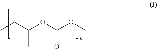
CCC(OC(OC)=O)C
